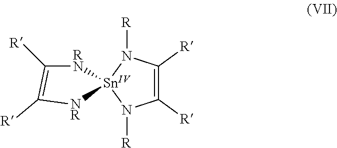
C1([R])=C([R])N([R])[Sn]2(N1[R])[RN]C([R])=C([R])[NR]2
